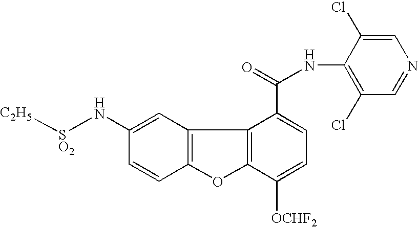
C12=C(C=C(N[SO2][C2H5])C=C1)C1=C(O2)C([OCHF2])=CC=C1C(=O)NC1=C(Cl)C=NC=C1Cl
